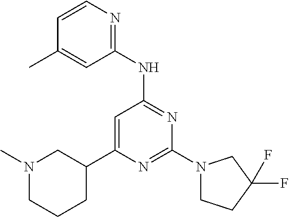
N1=C(NC2=NC=CC(C)=C2)C=C(C2CN(C)CCC2)N=C1N1CCC(F)(F)C1
